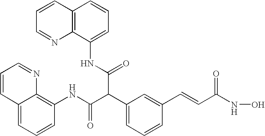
C12=CC=CC(NC(C(C3=CC=CC(C=CC(NO)=O)=C3)C(NC3=CC=CC4=C3N=CC=C4)=O)=O)=C1N=CC=C2
